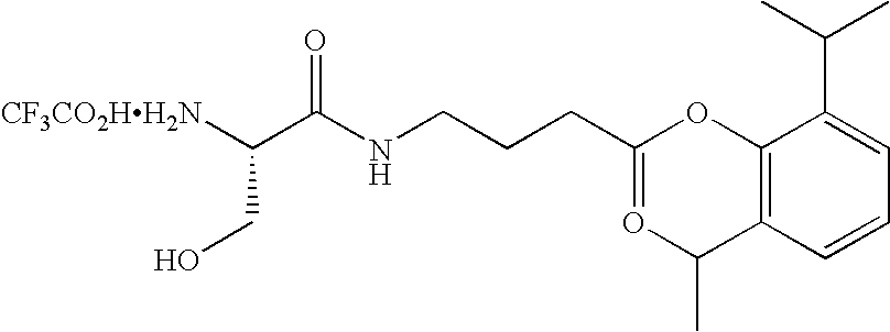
[CF3CO2HH2N]C(C(NCCCC1=OC(C)C2=C(O1)C(C(C)C)=CC=C2)=O)CO
